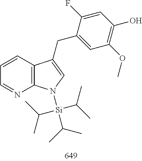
C1=C(F)C(CC2=CN([Si](C(C)C)(C(C)C)C(C)C)C3=C2C=CC=N3)=CC(OC)=C1O
